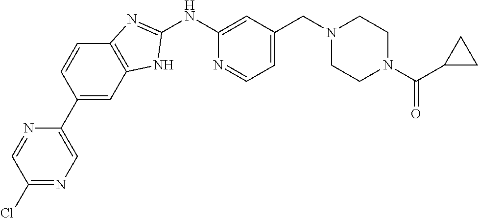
C1(Cl)=NC=C(C2=CC3=C(C=C2)N=C(NC2=CC(CN4CCN(C(C5CC5)=O)CC4)=CC=N2)N3)N=C1
